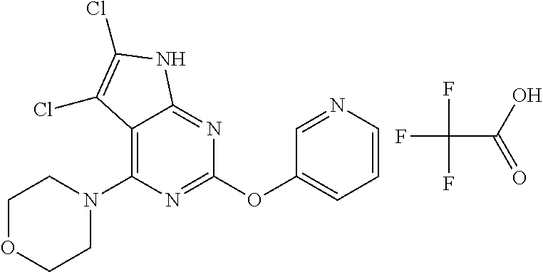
FC(C(O)=O)(F)F.C12=C(N3CCOCC3)N=C(OC3=CC=CN=C3)N=C1NC(Cl)=C2Cl
